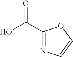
C1(C(O)=O)=NC=CO1
